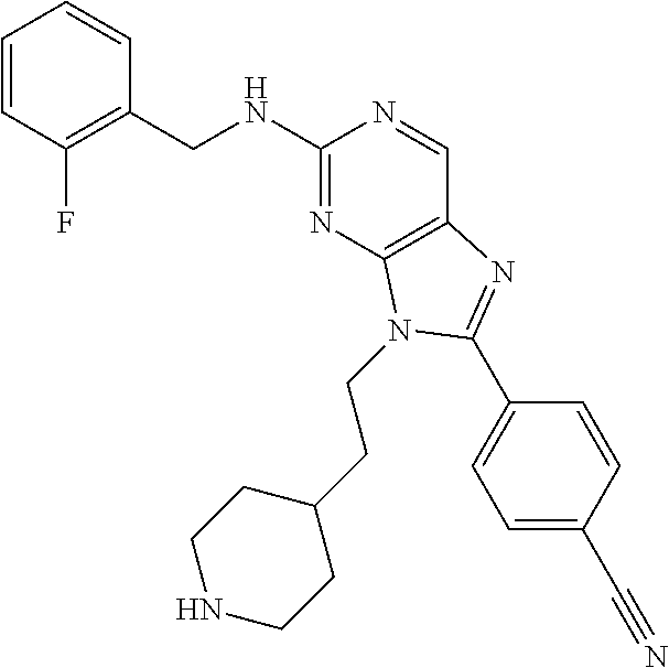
C1=CC(F)=C(CNC2=NC3=C(C=N2)N=C(C2=CC=C(C#N)C=C2)N3CCC2CCNCC2)C=C1
